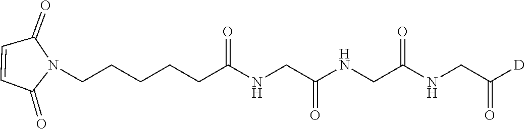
C1=CC(=O)N(CCCCCC(NCC(NCC(NCC([D])=O)=O)=O)=O)C1=O
